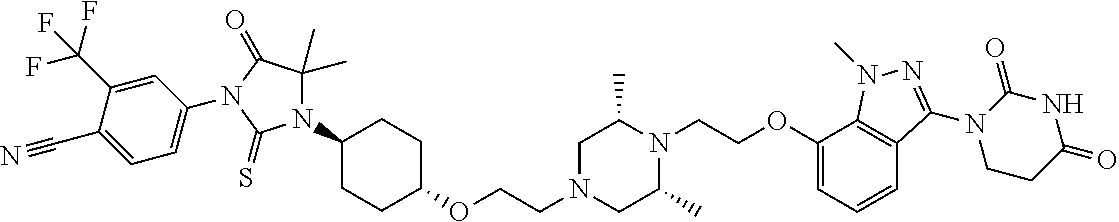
O(CCN1CC(C)N(CCOC2=CC=CC3=C2N(C)N=C3N2CCC(=O)NC2=O)C(C)C1)C1CCC(N2C(C)(C)C(=O)N(C3=CC=C(C#N)C(C(F)(F)F)=C3)C2=S)CC1
